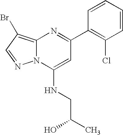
C1(C2=C(Cl)C=CC=C2)=NC2=C(Br)C=NN2C(NCC(C)O)=C1
